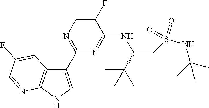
C1(C2=NC=C(F)C(NC(CS(NC(C)(C)C)(=O)=O)C(C)(C)C)=N2)=CNC2=C1C=C(F)C=N2
